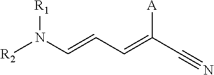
[R2]N(C=CC=C(C#N)[A])[R1]
